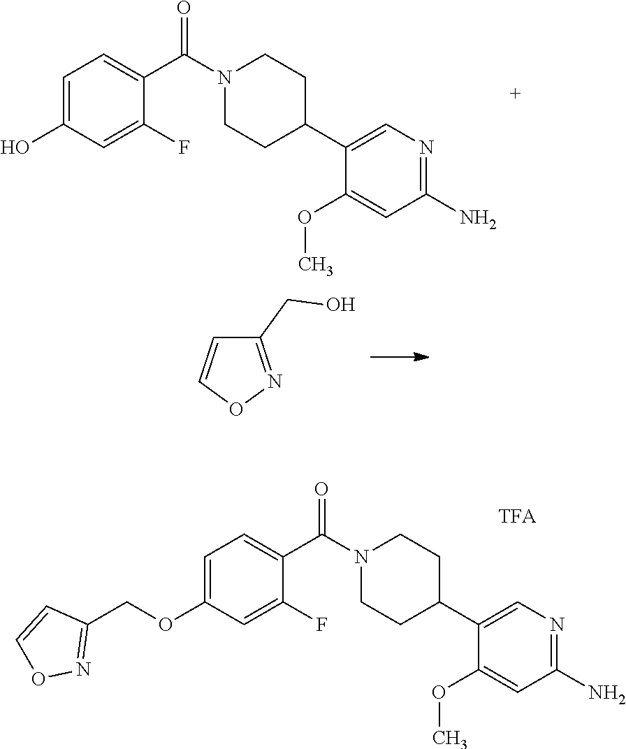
COC1=CC(N)=NC=C1C1CCN(C(C2=CC=C(O)C=C2F)=O)CC1.C1(CO)=NOC=C1.COC1=CC(N)=NC=C1C1CCN(C(C2=CC=C(OCC3=NOC=C3)C=C2F)=O)CC1
